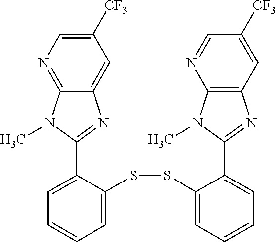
C1=C(SSC2=CC=CC=C2C2=NC3=C(N2C)N=CC([CF3])=C3)C(C2=NC3=CC([CF3])=CN=C3N2C)=CC=C1
